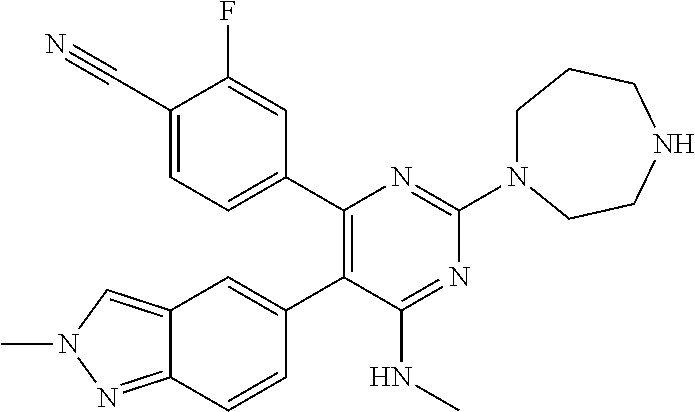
C1=CC2=NN(C)C=C2C=C1C1=C(C2=CC=C(C#N)C(F)=C2)N=C(N2CCCNCC2)N=C1NC
